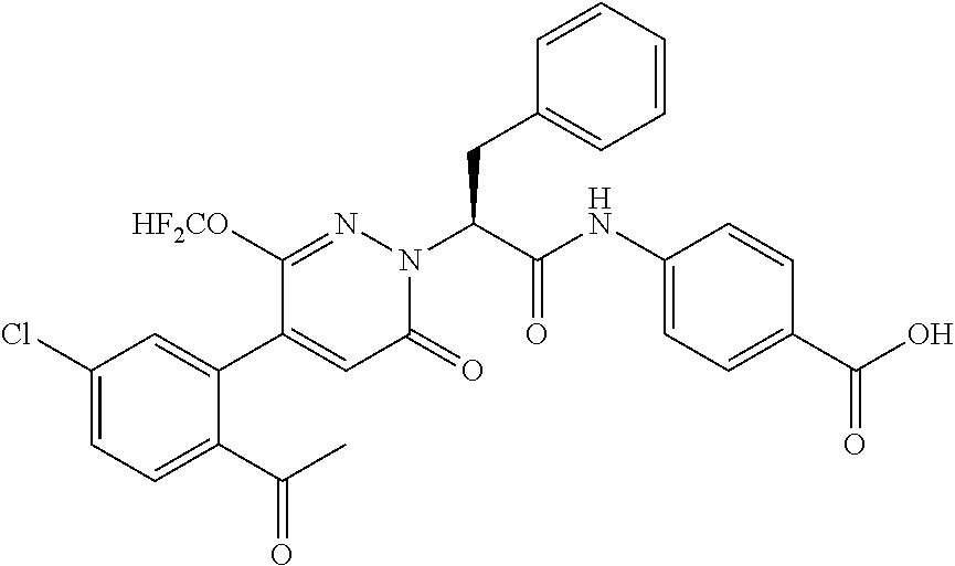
C1(Cl)=CC=C(C(C)=O)C(C2=CC(=O)N(C(CC3=CC=CC=C3)C(NC3=CC=C(C(O)=O)C=C3)=O)N=C2[HF2CO])=C1
